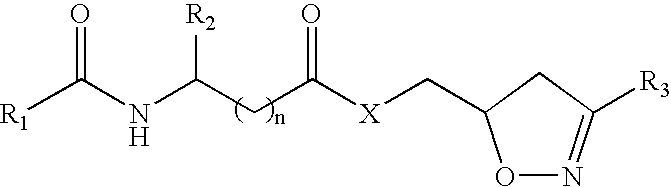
[R1]C(NC(CC([X]CC1ON=C([R3])C1)=O)[R2])=O
